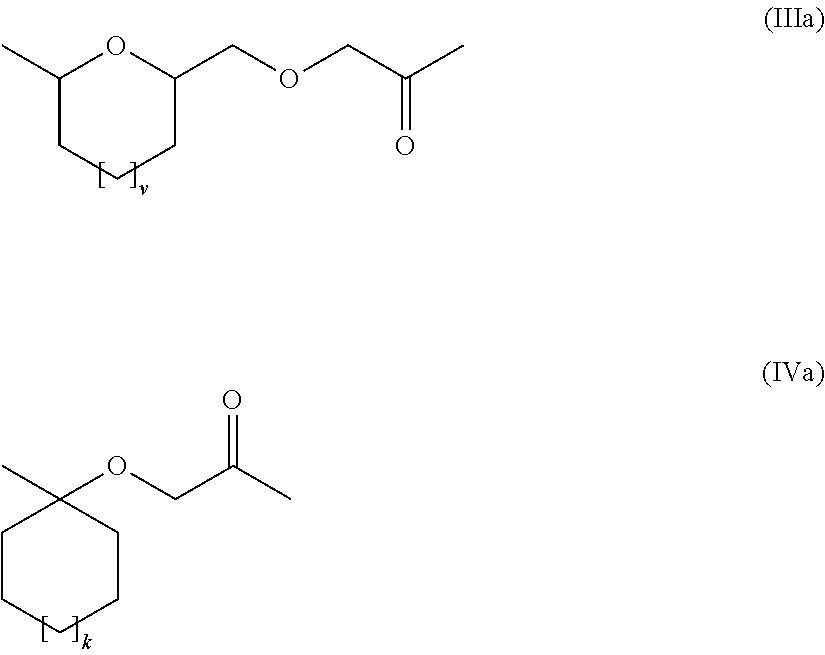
C1(C)CCCC(COCC(C)=O)O1.C1CCCCC1(C)OCC(C)=O
